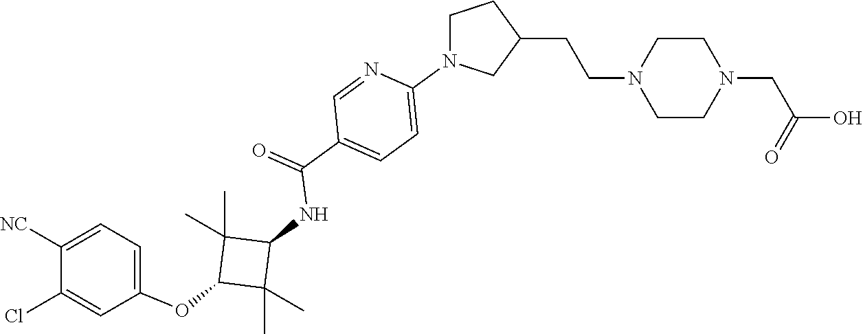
C1N(C2=CC=C(C(=O)NC3C(C)(C)C(OC4=CC=C([NC])C(Cl)=C4)C3(C)C)C=N2)CC(CCN2CCN(CC(O)=O)CC2)C1
